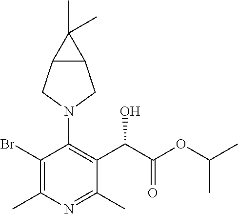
BrC1=C(C)N=C(C)C(C(C(OC(C)C)=O)O)=C1N1CC2C(C1)C2(C)C
